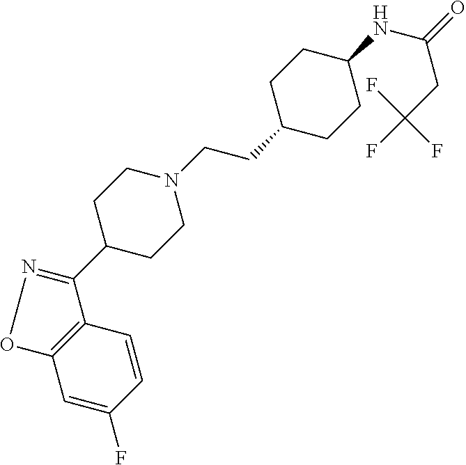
C1=C(F)C=CC2=C1ON=C2C1CCN(CCC2CCC(NC(=O)CC(F)(F)F)CC2)CC1
